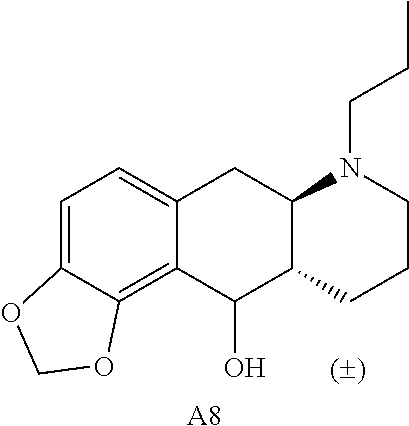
C1=C2C(=C3C(=C1)CC1N(CCC)CCCC1C3O)OCO2.[A8]
